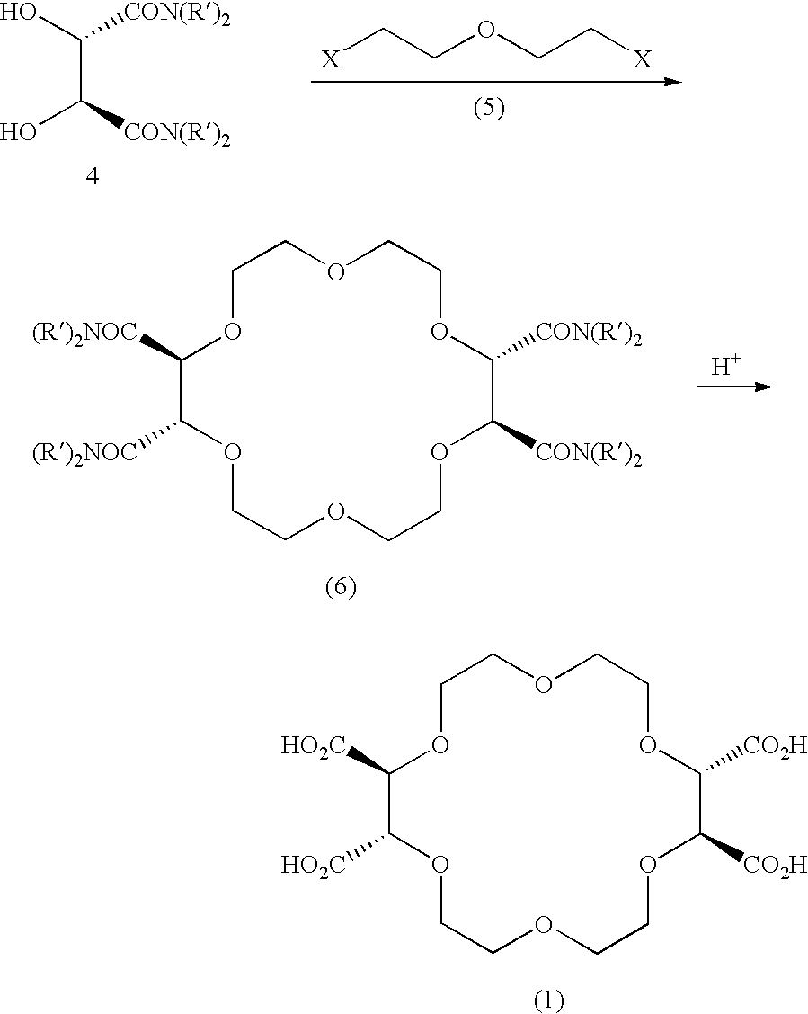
[CON(R)2]C(C([CON(R)2])O)O.[X]CCOCC[X].[H].C1OC([(R)2NOC])C([(R)2NOC])OCCOCCOC([CON(R)2])C([CON(R)2])OCCOC1.C1OC([HO2C])C([HO2C])OCCOCCOC([CO2H])C([CO2H])OCCOC1
